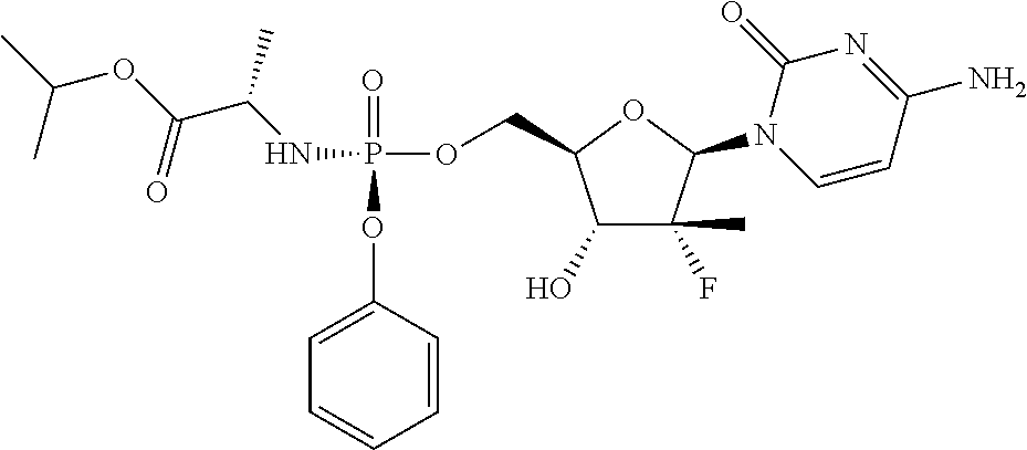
C1=CC=CC(OP(=O)(OCC2C(O)C(F)(C)C(N3C=CC(N)=NC3=O)O2)NC(C)C(=O)OC(C)C)=C1
